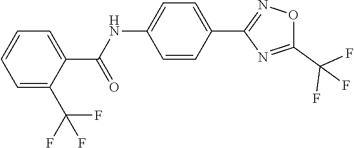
C1=C(C(F)(F)F)C(C(NC2=CC=C(C3=NOC(C(F)(F)F)=N3)C=C2)=O)=CC=C1
